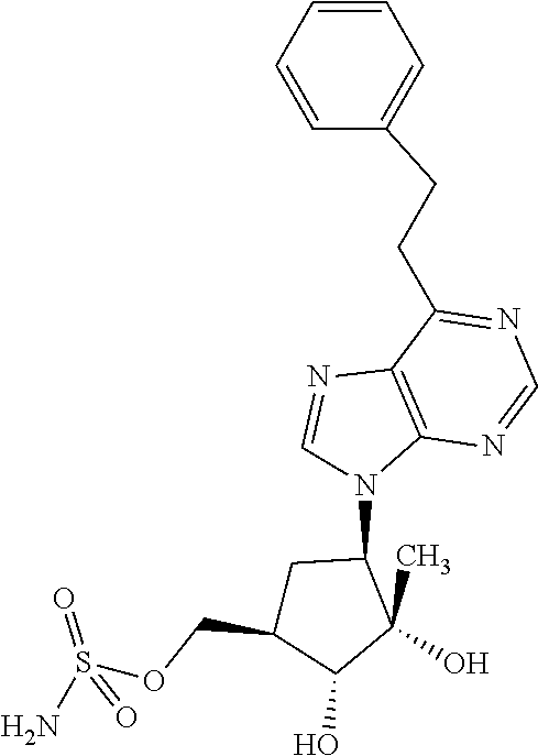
C1(CCC2=NC=NC3=C2N=CN3C2CC(COS(N)(=O)=O)C(O)C2(C)O)=CC=CC=C1
